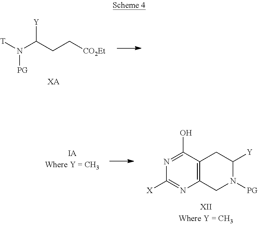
[T]N(C(CC[CO2Et])[Y])[PG].[XA].C1(O)=NC([X])=NC2=C1CC([Y])N([PG])C2
